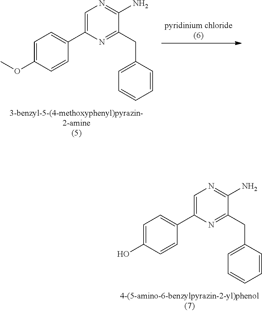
[pyridinium chloride(6)].C1=C(C2=CC=C(OC)C=C2)N=C(CC2=CC=CC=C2)C(N)=N1.C1=C(C2=CC=C(O)C=C2)N=C(CC2=CC=CC=C2)C(N)=N1
